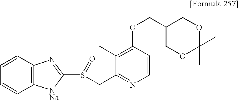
C1(C)=CC=CC2=C1N=C(S(CC1=NC=CC(OCC3COC(C)(C)OC3)=C1C)=O)[NNa]2
